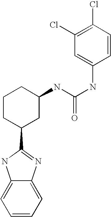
C1=CC=C2C(=C1)NC(C1CC(NC(NC3=CC(Cl)=C(Cl)C=C3)=O)CCC1)=N2
